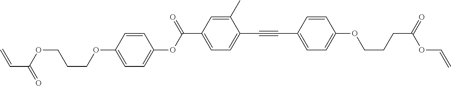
C1=C(C(OC2=CC=C(OCCCOC(C=C)=O)C=C2)=O)C=C(C)C(C#CC2=CC=C(OCCCC(OC=C)=O)C=C2)=C1
